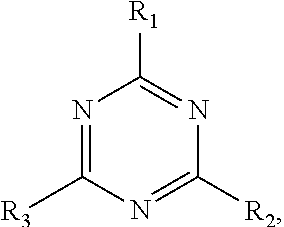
N1=C([R3])N=C([R2])N=C1[R1]
